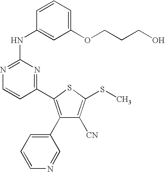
C1(C2=C(C3=CC=CN=C3)C([CN])=C(SC)S2)=NC(NC2=CC(OCCCO)=CC=C2)=NC=C1
